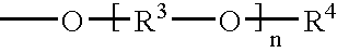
CO[R3]O[R4]
